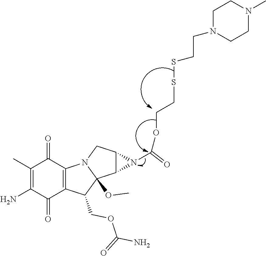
C1(C)=C(N)C(=O)C2=C(C1=O)N1C(OC)(C2COC(N)=O)C2C(C1)N2C(OCCSSCCN1CCN(C)CC1)=O
